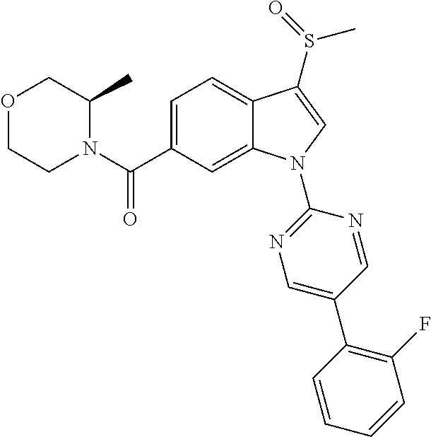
O1CCN(C(C2=CC=C3C(=C2)N(C2=NC=C(C4=C(F)C=CC=C4)C=N2)C=C3S(=O)C)=O)C(C)C1
